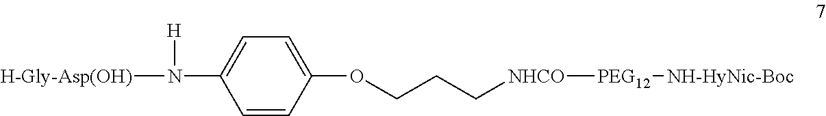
[H-Gly-Asp(OH)]N([H])C1=CC=C(OCCC[NHCO][PEG12][NH-HyNic-Boc])C=C1
